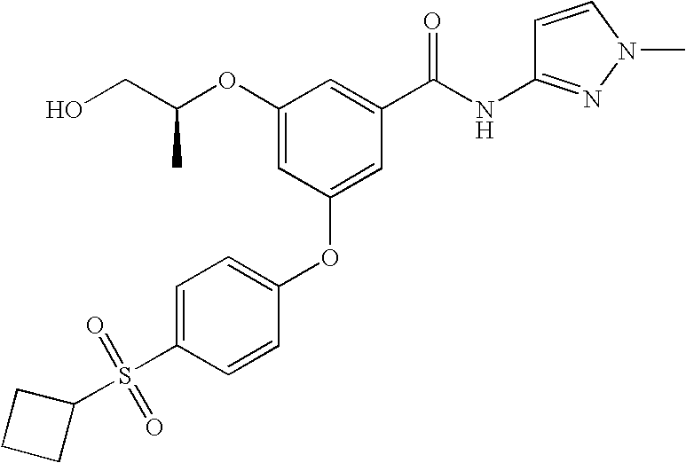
O(C1=CC(OC2=CC=C(S(C3CCC3)(=O)=O)C=C2)=CC(C(NC2=NN(C)C=C2)=O)=C1)C(CO)C
